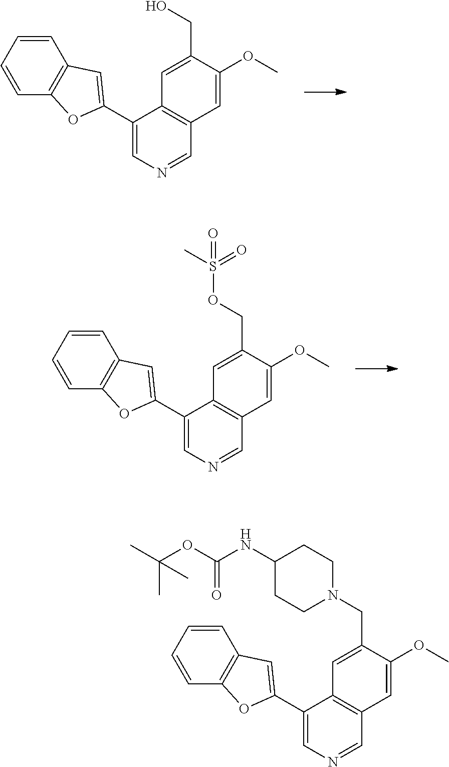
C1(C2=CC3=C(C=CC=C3)O2)=CN=CC2=C1C=C(CO)C(OC)=C2.C1(C2=CC3=C(C=CC=C3)O2)=CN=CC2=C1C=C(COS(C)(=O)=O)C(OC)=C2.C1(C2=CC3=C(C=CC=C3)O2)=CN=CC2=C1C=C(CN1CCC(NC(OC(C)(C)C)=O)CC1)C(OC)=C2
